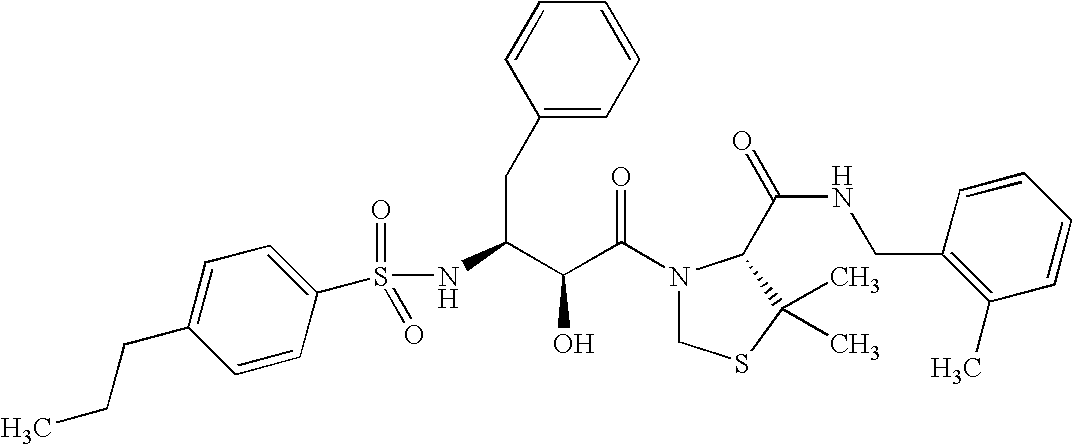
N(C(CC1=CC=CC=C1)C(C(N1CSC(C)(C)C1C(NCC1=C(C)C=CC=C1)=O)=O)O)S(=O)(=O)C1=CC=C(CCC)C=C1
